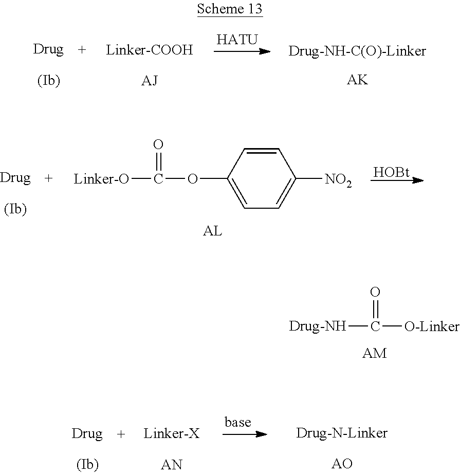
[Drug-NH]C([O-Linker])=O.[AM].[HATU].[AK].[Linker-O]C(OC1=CC=C([NO2])C=C1)=O.[HOBt]
